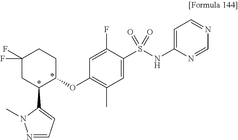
C1(OC2=C(C)C=C(S(NC3=CC=NC=N3)(=O)=O)C(F)=C2)CCC(F)(F)CC1C1=CC=NN1C
